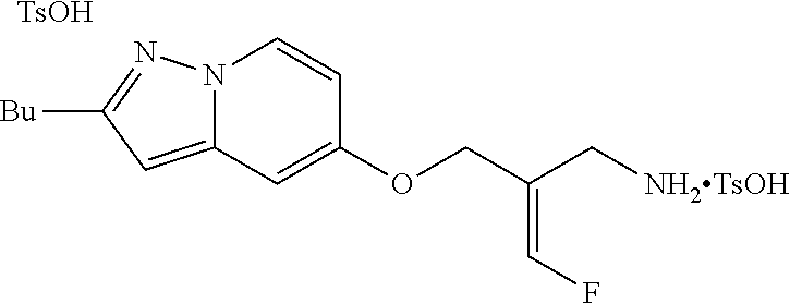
[Bu]C1=NN2C(=C1)C=C(OCC(C[NH2TsOH])=CF)C=C2.[TsOH]
